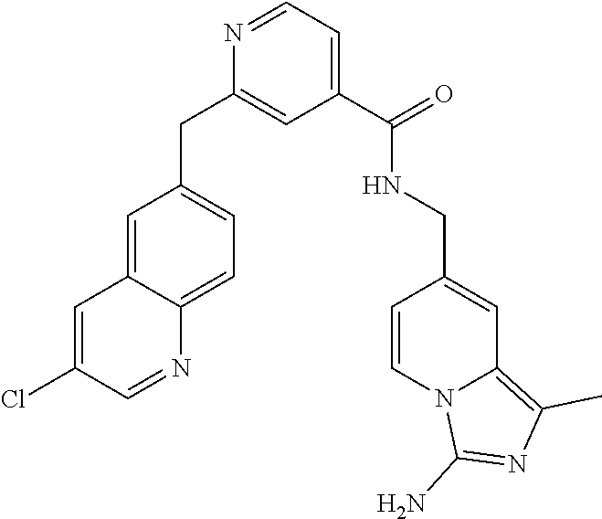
C1=NC(CC2=CC=C3C(=C2)C=C(Cl)C=N3)=CC(C(=O)NCC2=CC3=C(C)N=C(N)N3C=C2)=C1
